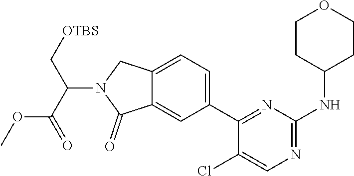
C12=CC(C3=NC(NC4CCOCC4)=NC=C3Cl)=CC=C1CN(C(C(OC)=O)C[OTBS])C2=O
